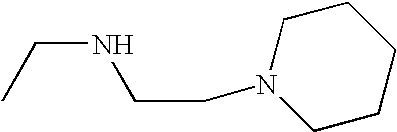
C1N(CCNCC)CCCC1
